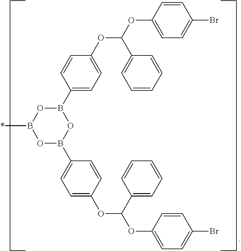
B1(C2=CC=C(OC(C3=CC=CC=C3)OC3=CC=C(Br)C=C3)C=C2)OB(*)OB(C2=CC=C(OC(C3=CC=CC=C3)OC3=CC=C(Br)C=C3)C=C2)O1
